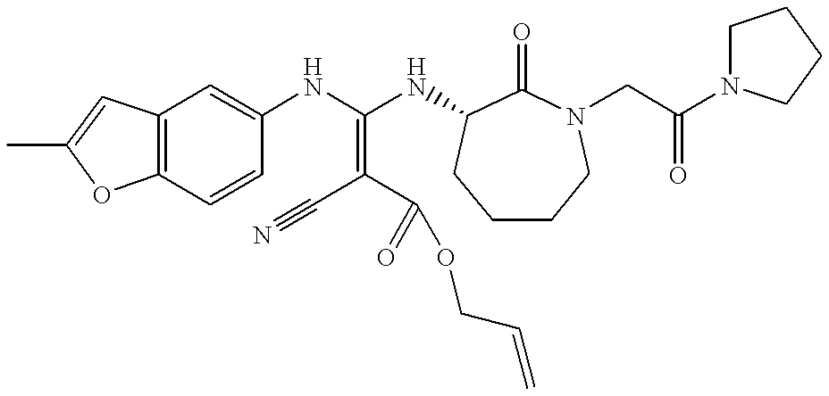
C12=C(C=CC(NC(NC3C(=O)N(CC(N4CCCC4)=O)CCCC3)=C(C#N)C(=O)OCC=C)=C1)OC(C)=C2
